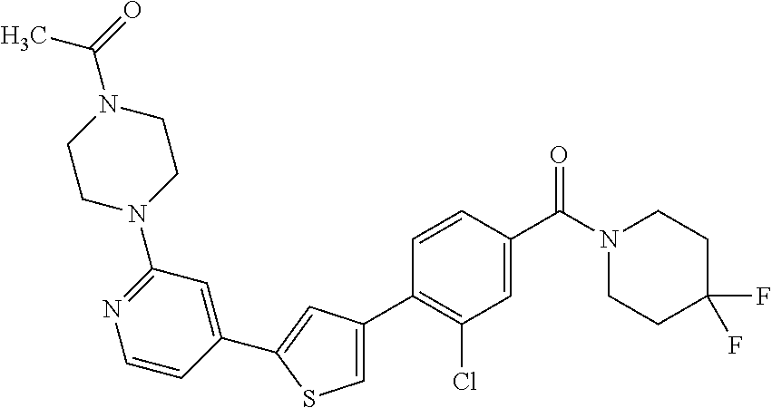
C1(C2=C(Cl)C=C(C(N3CCC(F)(F)CC3)=O)C=C2)=CSC(C2=CC(N3CCN(C(C)=O)CC3)=NC=C2)=C1
